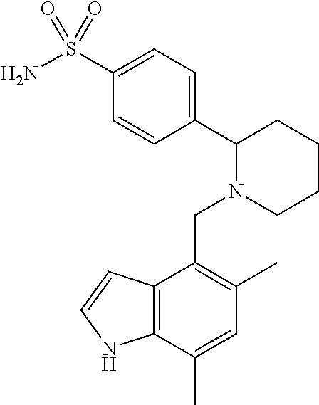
C1(S(N)(=O)=O)=CC=C(C2N(CC3=C(C)C=C(C)C4=C3C=CN4)CCCC2)C=C1
